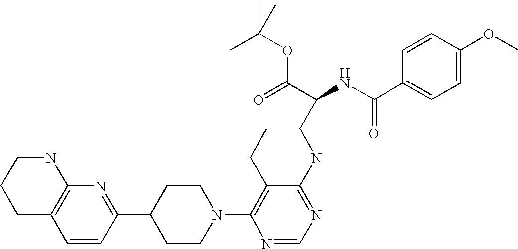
C1=CC(C2CCN(C3=C(CC)C(NCC(NC(C4=CC=C(OC)C=C4)=O)C(=O)OC(C)(C)C)=NC=N3)CC2)=NC2=C1CCCN2
